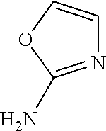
NC1=NC=CO1
